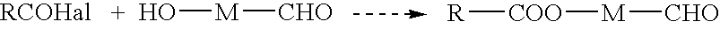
O[M][CHO].[R][COO][M][CHO]
